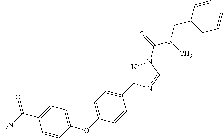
N1=C(C2=CC=C(OC3=CC=C(C(N)=O)C=C3)C=C2)N=CN1C(N(CC1=CC=CC=C1)C)=O
